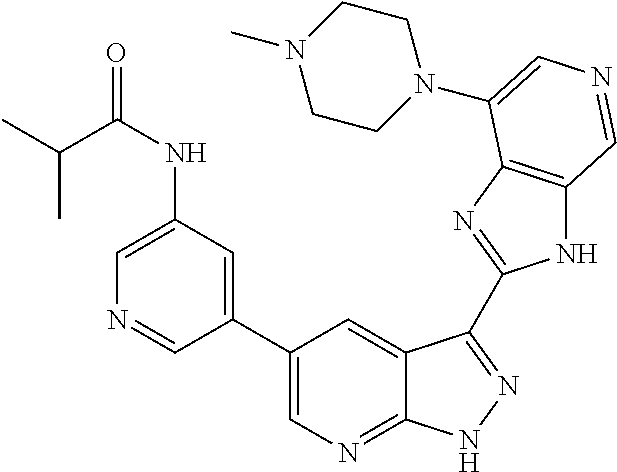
C1(C2=CN=C3C(=C2)C(C2=NC4=C(N2)C=NC=C4N2CCN(C)CC2)=NN3)=CC(NC(=O)C(C)C)=CN=C1
